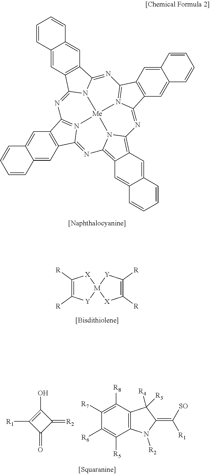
C12=C(C=C3C(=C1)C=CC=C3)C1=NC3=C4C=C5C(=CC4=C4N3[Me]36N1=C2N=C1C2=C(C=C7C(=C2)C=CC=C7)C(=NC2=N3C(=N4)C3=C2C=C2C(=C3)C=CC=C2)N16)C=CC=C5.C1([R])=C([R])[Y][M]2([X]1)[X]C([R])=C([R])[Y]2.OC1=C([R1])C(=O)C1=[R2].C12=C(C([R8])=C([R7])C([R6])=C1[R5])C([R4])([R3])C(=C([SO])[R1])N2[R2]
